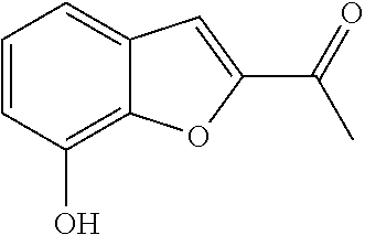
C1=CC(O)=C2C(=C1)C=C(C(C)=O)O2
